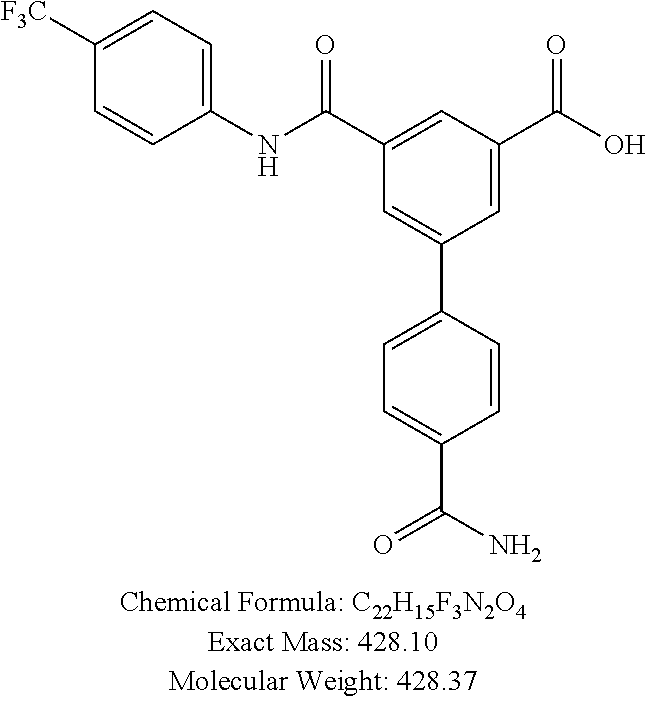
C1=CC(C2=CC(C(NC3=CC=C([F3C])C=C3)=O)=CC(C(O)=O)=C2)=CC=C1C(=O)N
